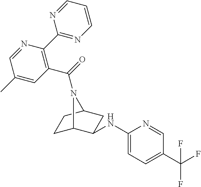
C1C2N(C(=O)C3=C(C4=NC=CC=N4)N=CC(C)=C3)C(CC2NC2=CC=C(C(F)(F)F)C=N2)C1
